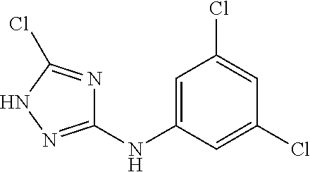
C1(NC2=CC(Cl)=CC(Cl)=C2)=NNC(Cl)=N1
